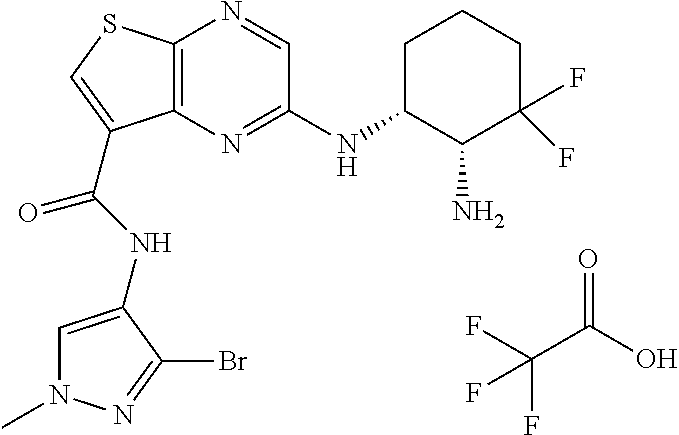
C12=C(N=C(NC3CCCC(F)(F)C3N)C=N1)C(C(=O)NC1=CN(C)N=C1Br)=CS2.C(C(O)=O)(F)(F)F
